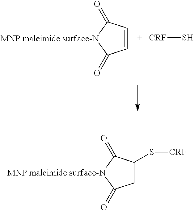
C1=CC(=O)[MNP maleimide surface-N]C1=O.[CRF]S.C1C(S[CRF])C(=O)[MNP maleimide surface-N]C1=O
